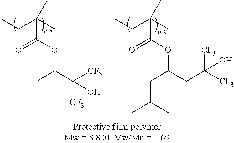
CCC(C)(C)C(OC(C)(C([CF3])([CF3])O)C)=O.CCC(C)(C)C(OC(CC([CF3])([CF3])O)CC(C)C)=O
